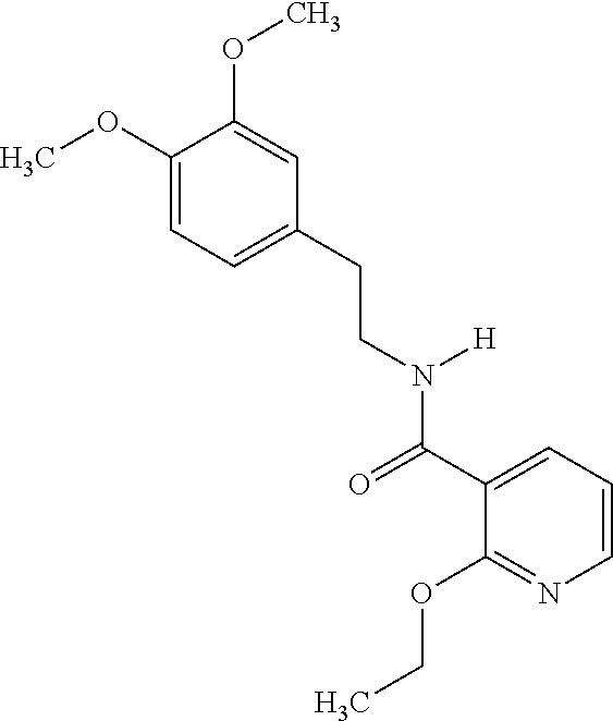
C1=C(CCN(C(C2=CC=CN=C2OCC)=O)[H])C=C(OC)C(OC)=C1
